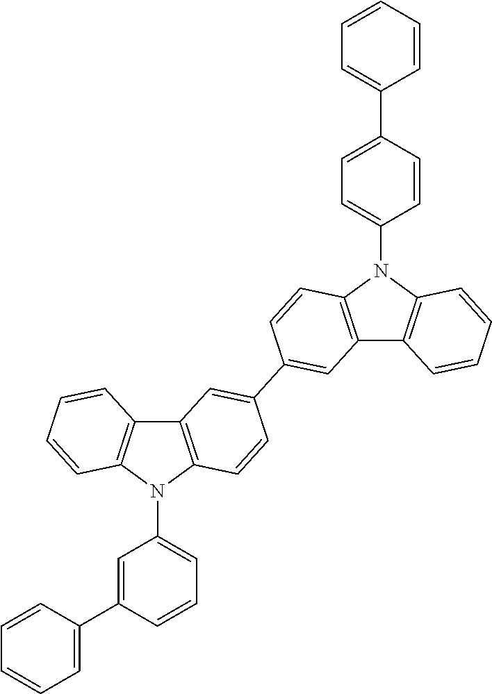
C12=C(N(C3=CC=CC(C4=CC=CC=C4)=C3)C3=C1C=CC=C3)C=CC(C1=CC3=C(C=C1)N(C1=CC=C(C4=CC=CC=C4)C=C1)C1=C3C=CC=C1)=C2
